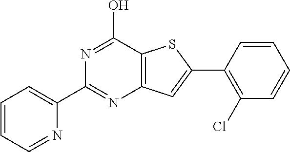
C1(C2=NC3=C(C(O)=N2)SC(C2=C(Cl)C=CC=C2)=C3)=CC=CC=N1
